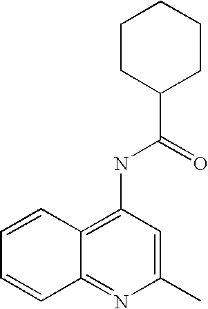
C1CC(C(=O)NC2=C3C=CC=CC3=NC(C)=C2)CCC1
